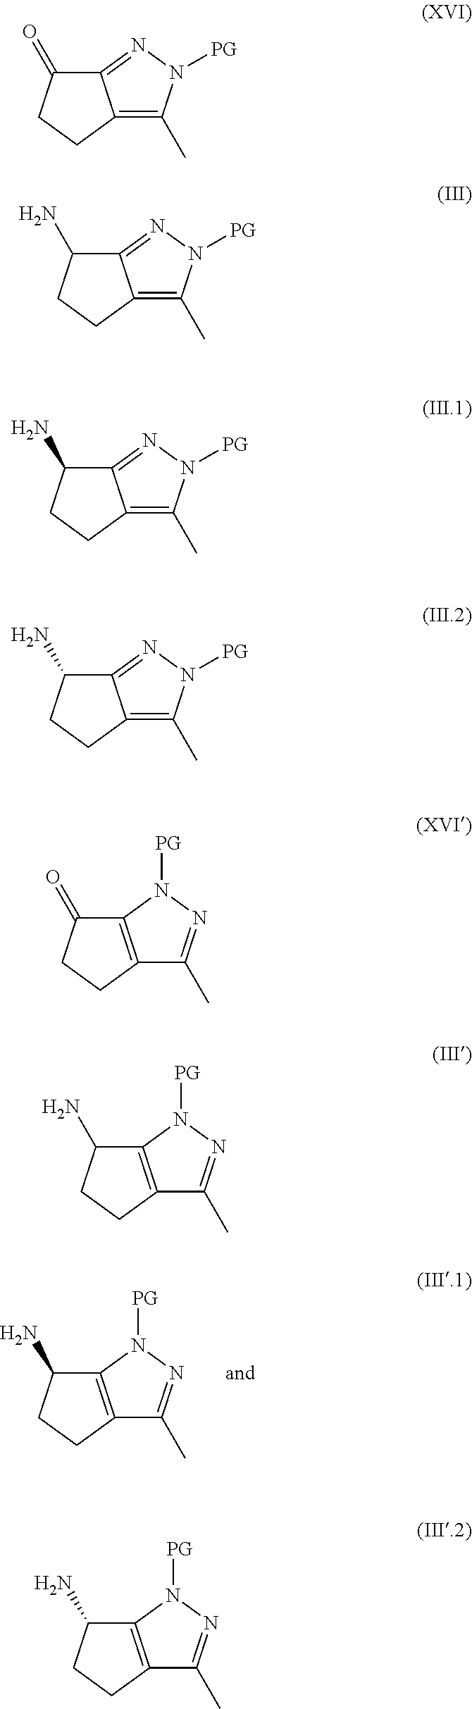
C12=C(CCC1N)C(C)=NN2[PG].C12=NN([PG])C(C)=C1CCC2=O.C12=NN([PG])C(C)=C1CCC2N.C12=NN([PG])C(C)=C1CCC2N.C12=NN([PG])C(C)=C1CCC2N.C12=C(CCC1=O)C(C)=NN2[PG].C12=C(CCC1N)C(C)=NN2[PG].C12=C(CCC1N)C(C)=NN2[PG]
